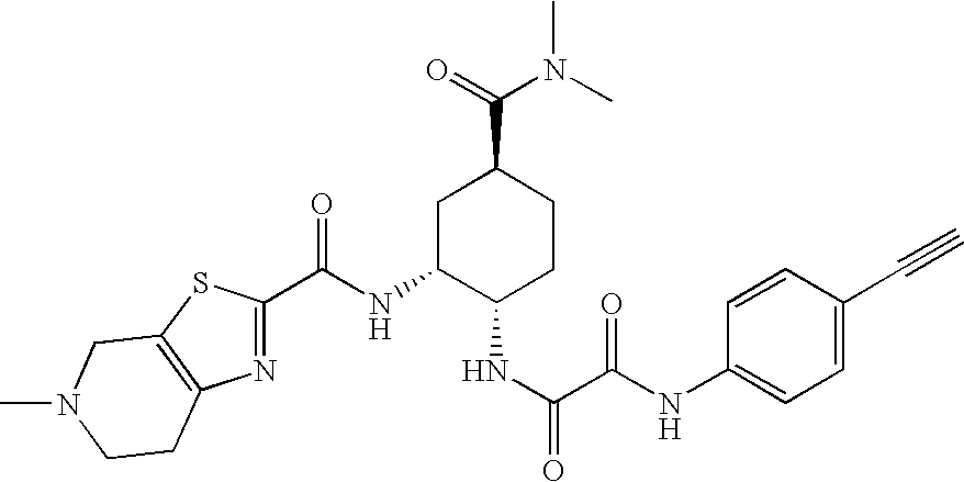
N1=C(C(NC2C(NC(C(NC3=CC=C(C#C)C=C3)=O)=O)CCC(C(N(C)C)=O)C2)=O)SC2=C1CCN(C)C2
